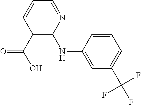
C1(C(O)=O)=C(NC2=CC(C(F)(F)F)=CC=C2)N=CC=C1
